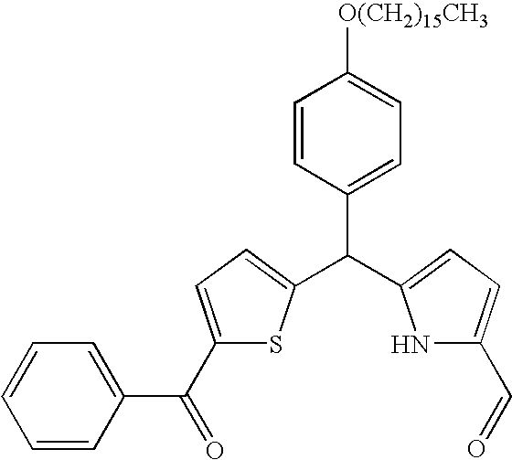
C1=CC(C(C2=CC=C(C(=O)C3=CC=CC=C3)S2)C2=CC=C(C=O)N2)=CC=C1[O(CH2)15CH3]
